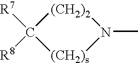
C1([R7])([R8])[(CH2)2]N(C)[(CH2)s]1
